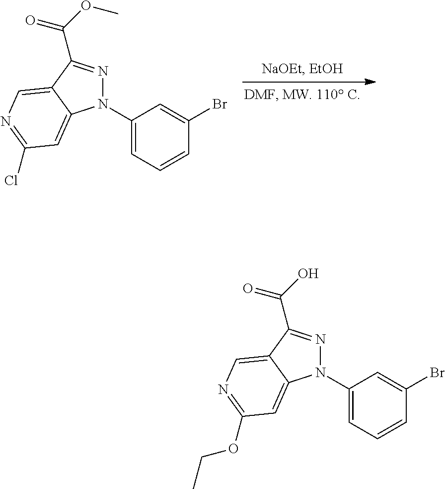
N1(C2=CC=CC(Br)=C2)N=C(C(OC)=O)C2=CN=C(Cl)C=C12.N1(C2=CC=CC(Br)=C2)N=C(C(O)=O)C2=CN=C(OCC)C=C12
